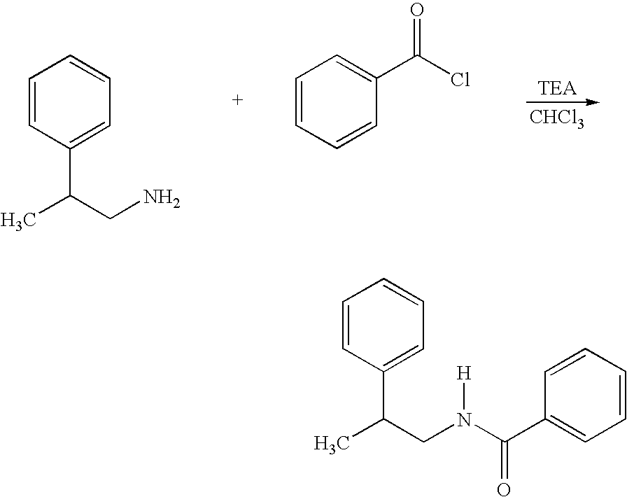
[CHCl3].C1=CC(C(C)CN)=CC=C1.C1=CC=CC(C(Cl)=O)=C1.C1=CC(C(C)CN(C(C2=CC=CC=C2)=O)[H])=CC=C1
